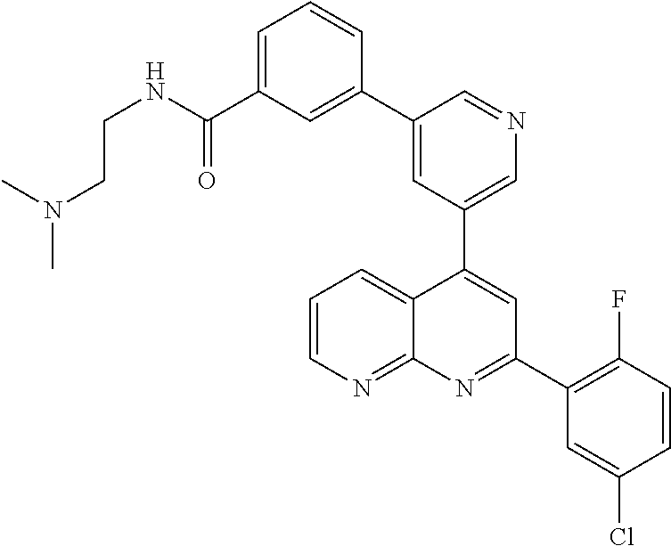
C1=C(C2=CC(C(NCCN(C)C)=O)=CC=C2)C=NC=C1C1=CC(C2=C(F)C=CC(Cl)=C2)=NC2=NC=CC=C12
